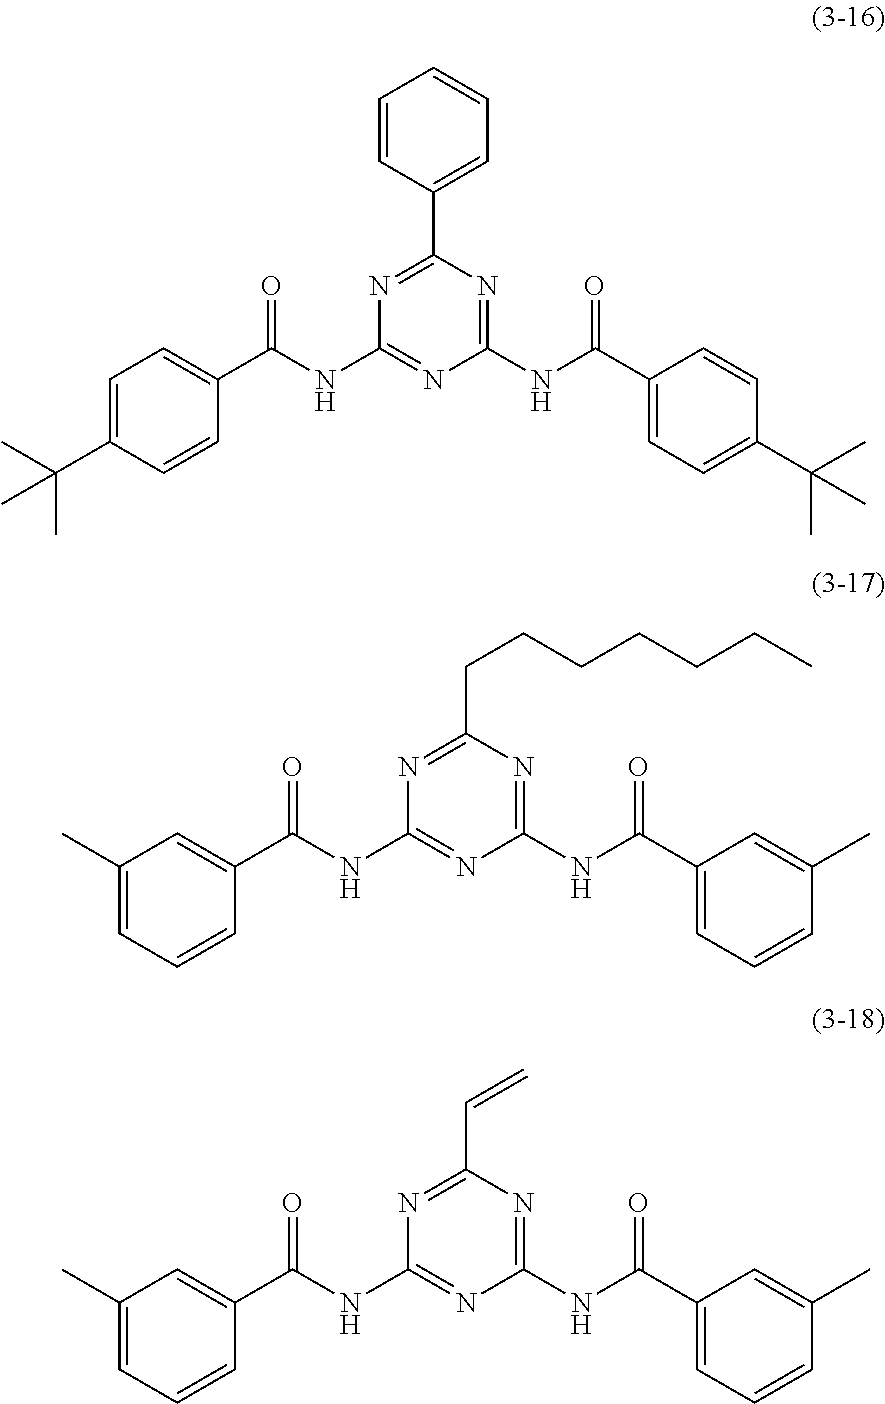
C1=C(C(C)(C)C)C=CC(C(=O)NC2=NC(NC(=O)C3=CC=C(C(C)(C)C)C=C3)=NC(C3=CC=CC=C3)=N2)=C1.C1(C)=CC=CC(C(=O)NC2=NC(NC(=O)C3=CC=CC(C)=C3)=NC(CCCCCCC)=N2)=C1.C1(C)=CC=CC(C(=O)NC2=NC(NC(=O)C3=CC=CC(C)=C3)=NC(C=C)=N2)=C1
